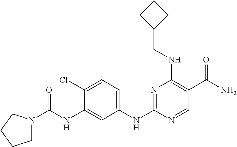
C1(NC2=NC(NCC3CCC3)=C(C(=O)N)C=N2)=CC=C(Cl)C(NC(=O)N2CCCC2)=C1
